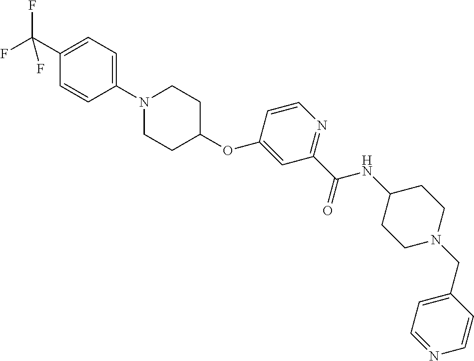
C1(C(F)(F)F)=CC=C(N2CCC(OC3=CC(C(NC4CCN(CC5=CC=NC=C5)CC4)=O)=NC=C3)CC2)C=C1
